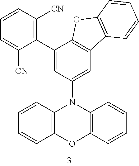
C1(C2=CC(N3C4=C(OC5=C3C=CC=C5)C=CC=C4)=CC3=C2OC2=C3C=CC=C2)=C([CN])C=CC=C1[CN]
